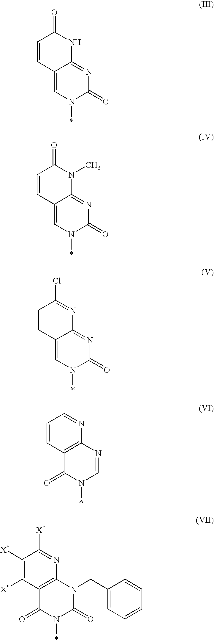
C1=CC2=CN(*)C(=O)N=C2NC1=O.C1=CC2=CN(*)C(=O)N=C2N(C)C1=O.C1=CC2=CN(*)C(=O)N=C2N=C1Cl.C1=CC2=C(N=C1)N=CN(*)C2=O.C1([X*])=C([X*])C2=C(N=C1[X*])N(CC1=CC=CC=C1)C(=O)N(*)C2=O
